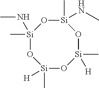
[Si]1(C)(NC)O[Si](C)(NC)O[Si](C)([H])O[Si](C)([H])O1
